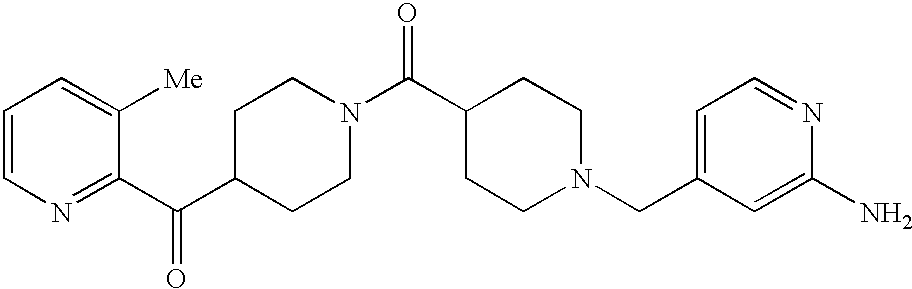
C1=CN=C(C(C2CCN(C(C3CCN(CC4=CC=NC(N)=C4)CC3)=O)CC2)=O)C([Me])=C1
